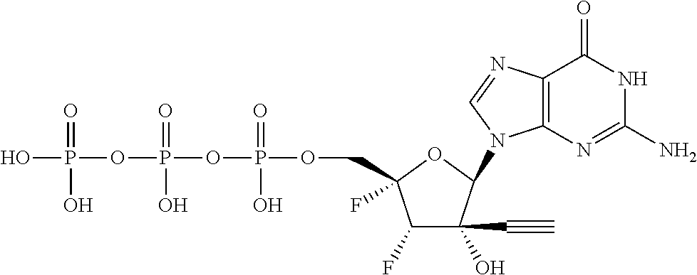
C1(F)C(O)(C#C)C(N2C3=C(C(=O)NC(N)=N3)N=C2)OC1(COP(OP(OP(O)(=O)O)(=O)O)(=O)O)F
